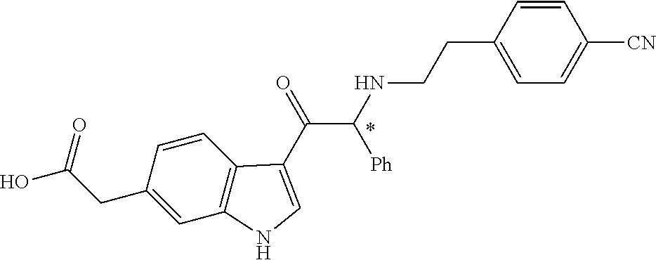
C1(CC(O)=O)=CC2=C(C=C1)C(C(=O)C(NCCC1=CC=C([CN])C=C1)[Ph])=CN2
